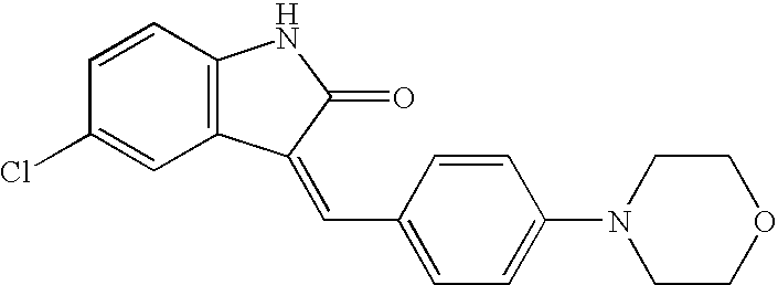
C1=CC(Cl)=CC2=C1NC(=O)C2=CC1=CC=C(N2CCOCC2)C=C1
